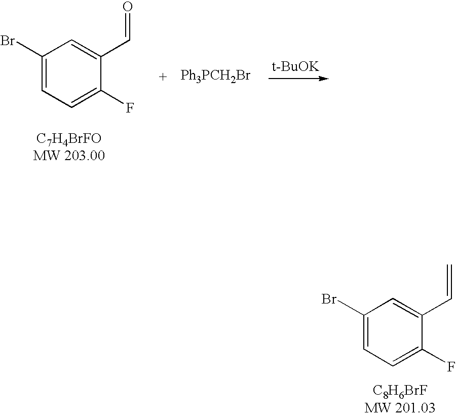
C1(Br)=CC=C(F)C(C=C)=C1.C1(Br)=CC=C(F)C(C=O)=C1.[t-BuOK]
